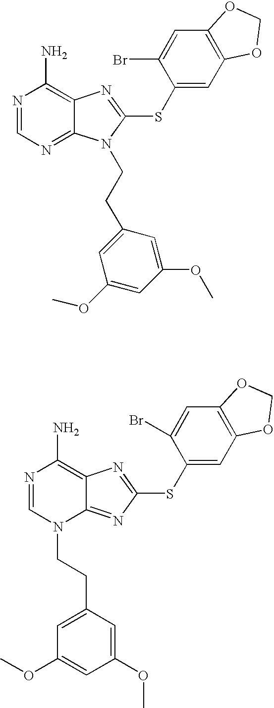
N1=CN(CCC2=CC(OC)=CC(OC)=C2)C2=NC(SC3=CC4=C(C=C3Br)OCO4)=NC2=C1N.N1=CN=C2C(=C1N)N=C(SC1=CC3=C(C=C1Br)OCO3)N2CCC1=CC(OC)=CC(OC)=C1
